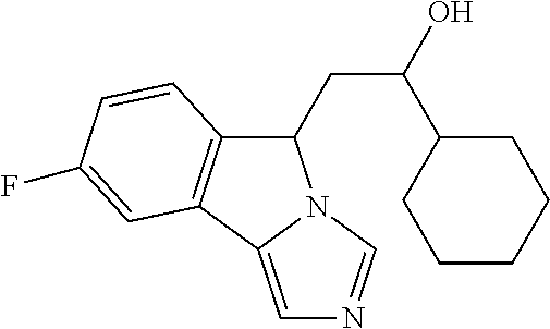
C1(CC(O)C2CCCCC2)C2=C(C3=CN=CN13)C=C(F)C=C2
